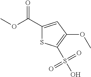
S1C(C(OC)=O)=CC(OC)=C1S(O)(=O)=O
